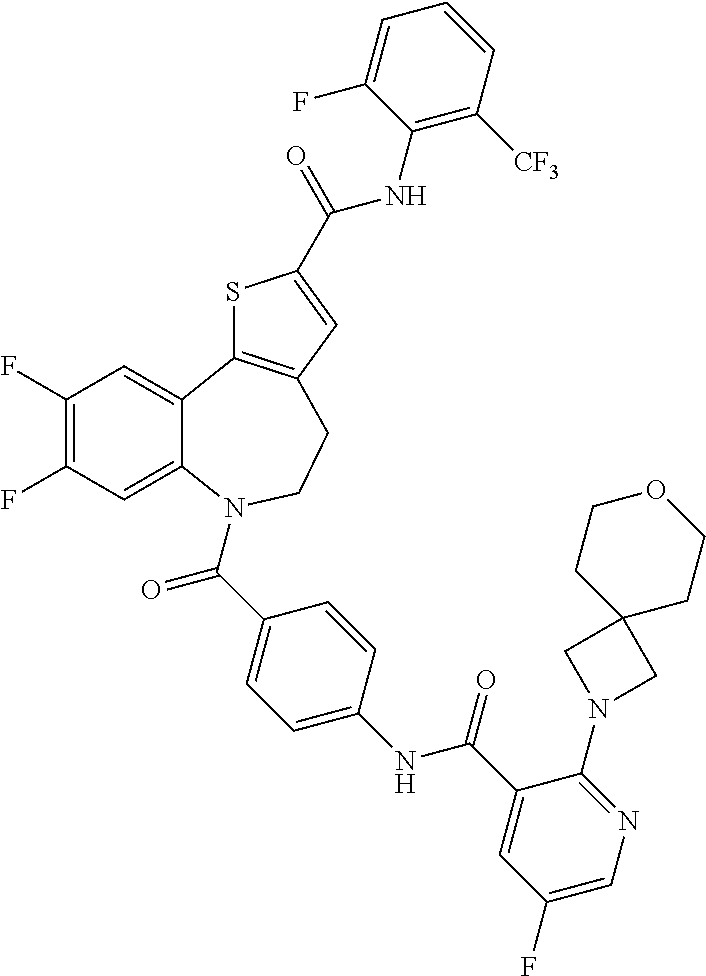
C1(F)=C(F)C=C2C(=C1)C1=C(CCN2C(C2=CC=C(NC(C3=CC(F)=CN=C3N3CC4(C3)CCOCC4)=O)C=C2)=O)C=C(C(=O)NC2=C([CF3])C=CC=C2F)S1
